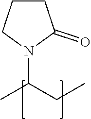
N1(C(CC)C)C(=O)CCC1
